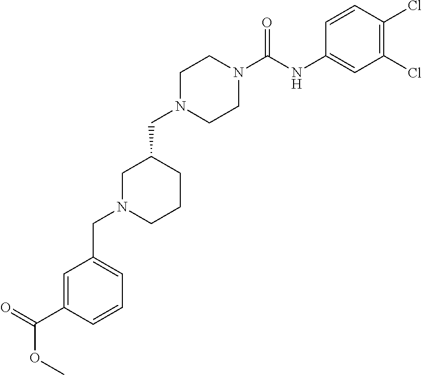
C(N1CCN(C(NC2=CC(Cl)=C(Cl)C=C2)=O)CC1)C1CN(CC2=CC=CC(C(=O)OC)=C2)CCC1
